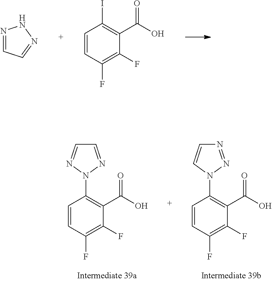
N1=CC=NN1.C1=CC(F)=C(F)C(C(O)=O)=C1I.C1=NN(C2=C(C(O)=O)C(F)=C(F)C=C2)N=C1.N1=NN(C2=C(C(O)=O)C(F)=C(F)C=C2)C=C1
